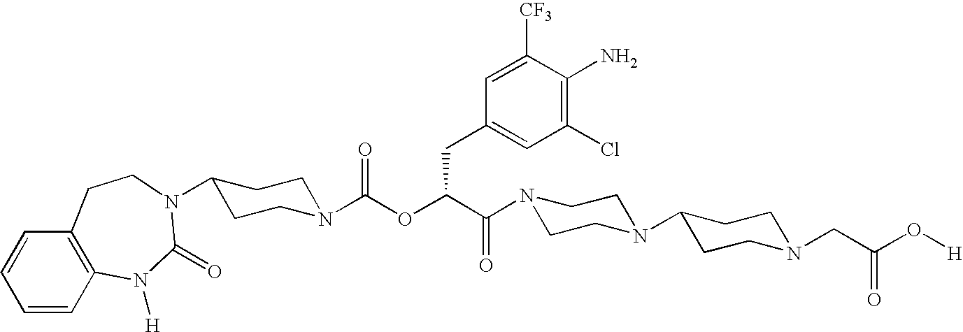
N1(C(C(OC(N2CCC(N3C(=O)N([H])C4=C(C=CC=C4)CC3)CC2)=O)CC2=CC(Cl)=C(N)C([CF3])=C2)=O)CCN(C2CCN(CC(O[H])=O)CC2)CC1
